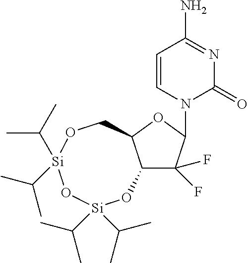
C1=CN(C2C(F)(F)C3C(O2)CO[Si](C(C)C)(C(C)C)O[Si](C(C)C)(C(C)C)O3)C(=O)N=C1N
